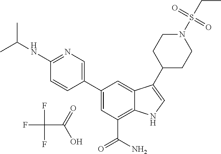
FC(F)(F)C(=O)O.C1=C(C2=CN=C(NC(C)C)C=C2)C=C2C(=C1C(N)=O)NC=C2C1CCN(S(CC)(=O)=O)CC1
